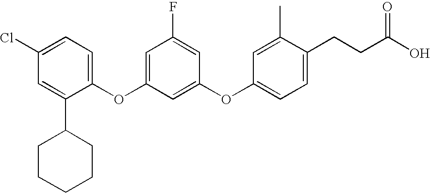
C1CCCCC1C1=CC(Cl)=CC=C1OC1=CC(F)=CC(OC2=CC=C(CCC(O)=O)C(C)=C2)=C1
